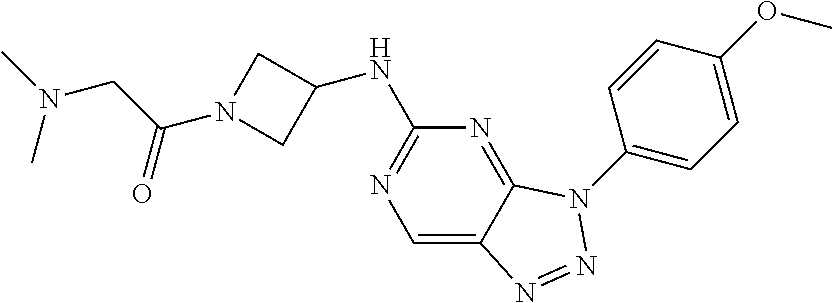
C1=C2C(=NC(NC3CN(C(CN(C)C)=O)C3)=N1)N(C1=CC=C(OC)C=C1)N=N2
